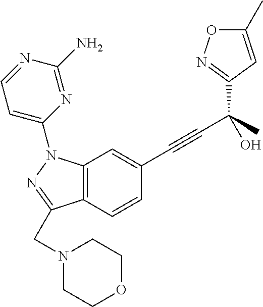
C12=C(C=CC(C#CC(C)(C3=NOC(C)=C3)O)=C1)C(CN1CCOCC1)=NN2C1=CC=NC(N)=N1
